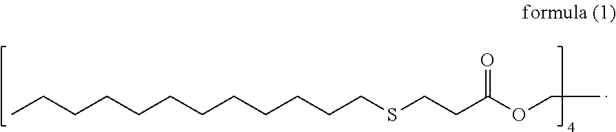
CCCCCCCCCCCCSCCC(OCC)=O
